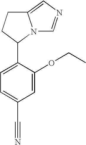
C1=C(OCC)C(C2N3C(=CN=C3)CC2)=CC=C1C#N
